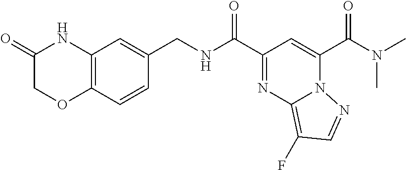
C1(=O)COC2=C(N1)C=C(CNC(C1=NC3=C(F)C=NN3C(C(N(C)C)=O)=C1)=O)C=C2
